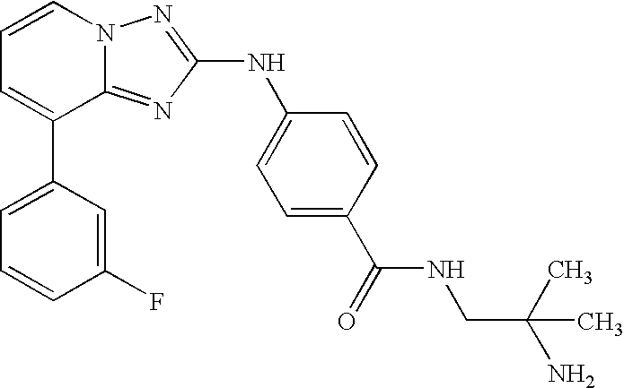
C1=C(C2=CC=CN3C2=NC(NC2=CC=C(C(=O)NCC(N)(C)C)C=C2)=N3)C=C(F)C=C1
